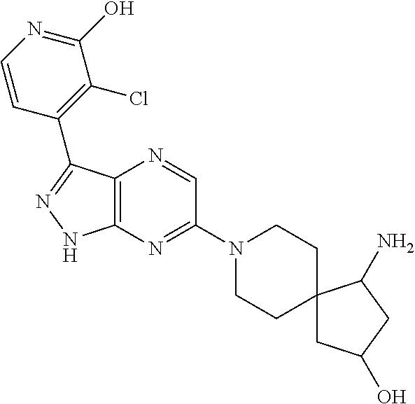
C12=C(N=C(N3CCC4(CC3)CC(O)CC4N)C=N1)NN=C2C1=C(Cl)C(O)=NC=C1
